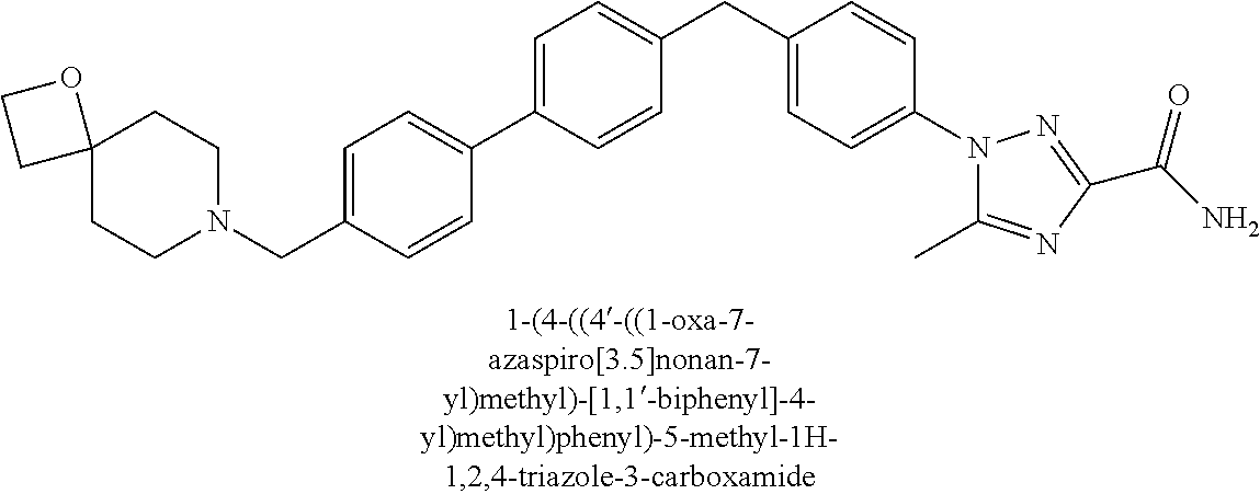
C12(CCN(CC3=CC=C(C4=CC=C(CC5=CC=C(N6C(C)=NC(C(N)=O)=N6)C=C5)C=C4)C=C3)CC1)OCC2
